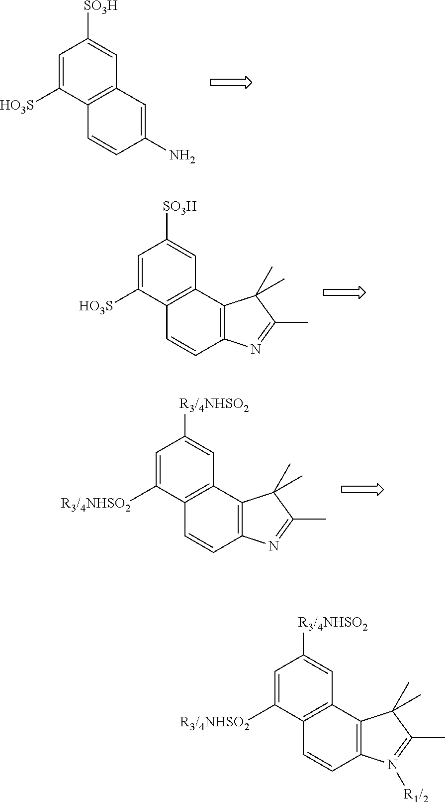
C1=C([HO3S])C2=C(C=C1[SO3H])C=C(N)C=C2.C1=C([HO3S])C2=C(C=C1[SO3H])C1=C(C=C2)N=C(C)C1(C)C.C1=C([R3/4NHSO2])C2=C(C=C1[R3/4NHSO2])C1=C(C=C2)N=C(C)C1(C)C.C1=C([R3/4NHSO2])C2=C(C=C1[R3/4NHSO2])C1=C(C=C2)N([R1/2])=C(C)C1(C)C
